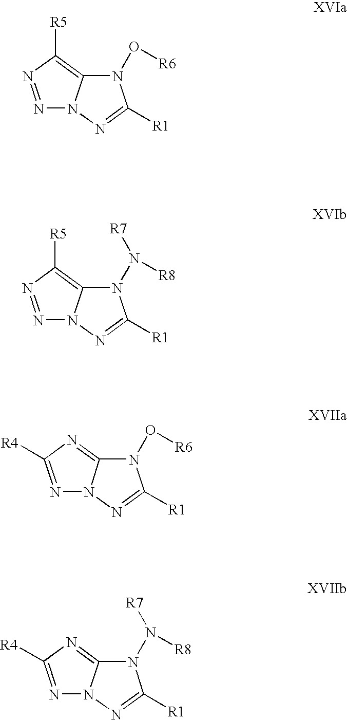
N1=NC([R5])=C2N1N=C([R1])N2O[R6].N1=NC([R5])=C2N1N=C([R1])N2N([R8])[R7].N1=C([R4])N=C2N1N=C([R1])N2O[R6].N1=C([R4])N=C2N1N=C([R1])N2N([R8])[R7]
